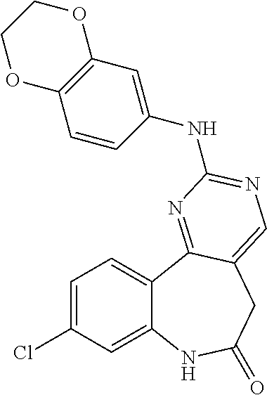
C1=C(Cl)C=C2C(=C1)C1=NC(NC3=CC4=C(C=C3)OCCO4)=NC=C1CC(=O)N2
